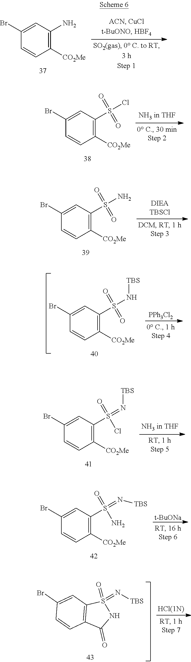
C1(Br)=CC(N)=C([CO2Me])C=C1.C1(Br)=CC(S(Cl)(=O)=O)=C([CO2Me])C=C1.C1(Br)=CC(S(N)(=O)=O)=C([CO2Me])C=C1.C1(Br)=CC(S(N[TBS])(=O)=O)=C([CO2Me])C=C1.[PPh3Cl2].C1(Br)=CC(S(=N[TBS])(=O)Cl)=C([CO2Me])C=C1.C1(Br)=CC(S(=N[TBS])(=O)N)=C([CO2Me])C=C1.[t-BuONa].C1(Br)=CC2=C(C=C1)C(=O)NS2(=O)=N[TBS]
